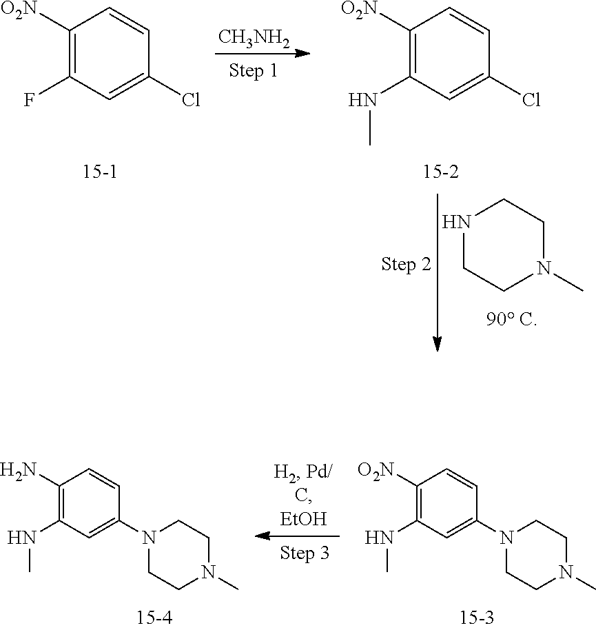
N1CCN(C)CC1.C1([O2N])=C(F)C=C(Cl)C=C1.[CH3NH2].C1([O2N])=C(NC)C=C(Cl)C=C1.C1(N)=C(NC)C=C(N2CCN(C)CC2)C=C1.C1([O2N])=C(NC)C=C(N2CCN(C)CC2)C=C1
